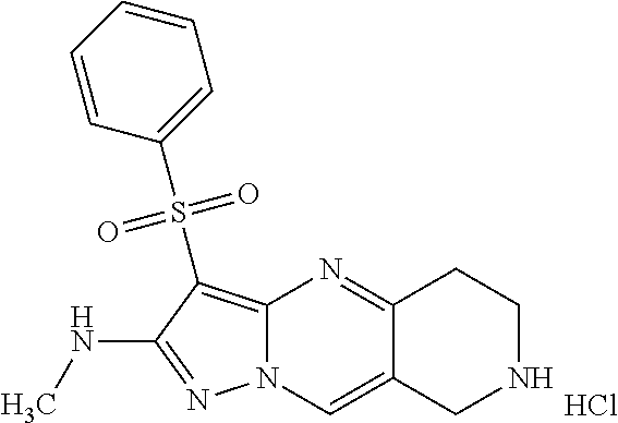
N1=C(NC)C(S(C2=CC=CC=C2)(=O)=O)=C2N1C=C1C(=N2)CCNC1.Cl
